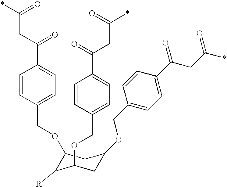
C(CC(C1=CC=C(COC2C([R])C(OCC3=CC=C(C(=O)CC(*)=O)C=C3)CC(OCC3=CC=C(C(CC(*)=O)=O)C=C3)C2)C=C1)=O)(*)=O
